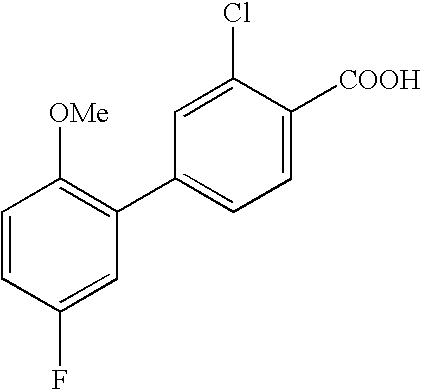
C1=CC(F)=CC(C2=CC=C([COOH])C(Cl)=C2)=C1[OMe]
